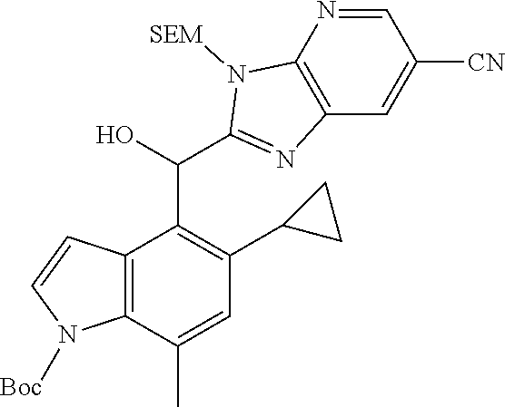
C12=C(C(C)=CC(C3CC3)=C1C(O)C1=NC3=C(N=CC([CN])=C3)N1[SEM])N([Boc])C=C2
